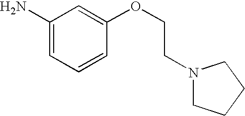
C1(N)=CC=CC(OCCN2CCCC2)=C1
